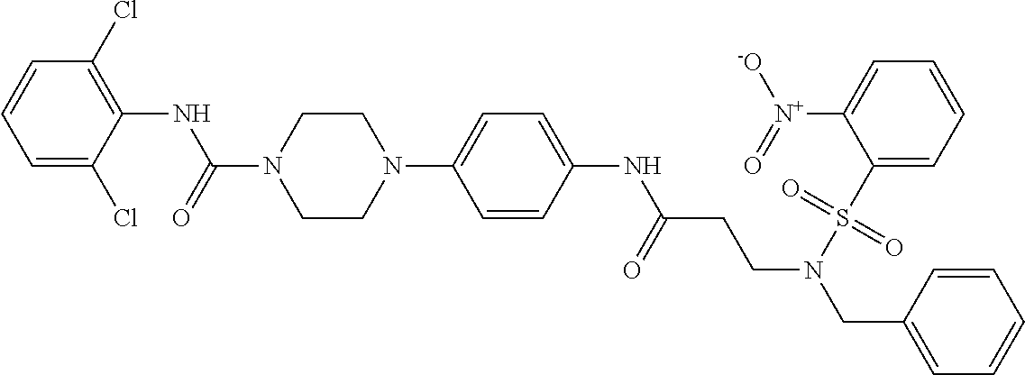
C1=C(Cl)C(NC(=O)N2CCN(C3=CC=C(NC(CCN(CC4=CC=CC=C4)S(C4=CC=CC=C4[N+]([-O])=O)(=O)=O)=O)C=C3)CC2)=C(Cl)C=C1
